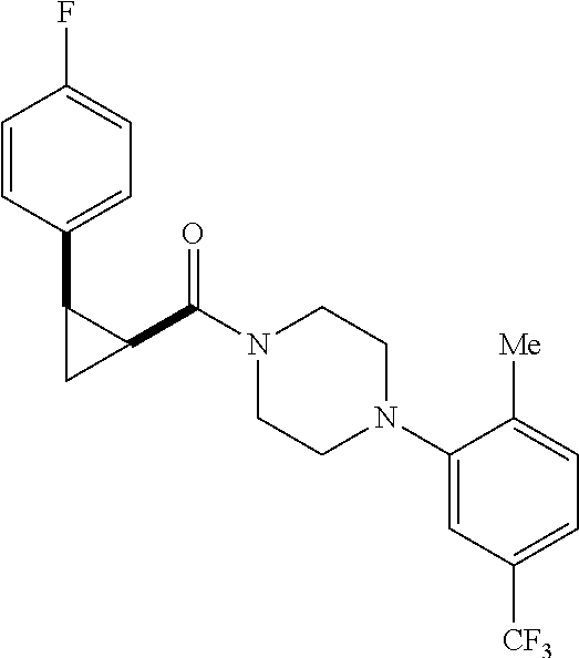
C1=CC(C2C(C(N3CCN(C4=CC([CF3])=CC=C4[Me])CC3)=O)C2)=CC=C1F
